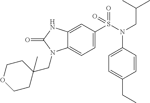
C1=C(S(N(CC(C)C)C2=CC=C(CC)C=C2)(=O)=O)C=C2C(=C1)N(CC1(C)CCOCC1)C(=O)N2
